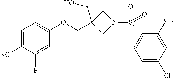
C1=C([NC])C(F)=CC(OCC2(CO)CN(S(=O)(C3=CC=C(Cl)C=C3[CN])=O)C2)=C1
